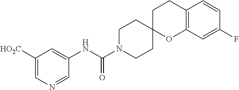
C1([HO2C])=CN=CC(NC(N2CCC3(CC2)OC2=C(CC3)C=CC(F)=C2)=O)=C1
